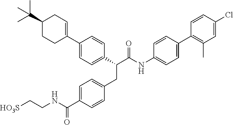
C1(C(C(NC2=CC=C(C3=C(C)C=C(Cl)C=C3)C=C2)=O)CC2=CC=C(C(NCC[HO3S])=O)C=C2)=CC=C(C2=CCC(C(C)(C)C)CC2)C=C1
